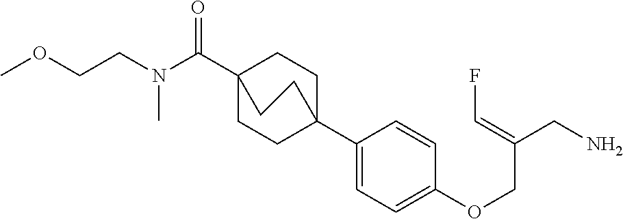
C1(C23CCC(C(N(CCOC)C)=O)(CC2)CC3)=CC=C(OCC(CN)=CF)C=C1
